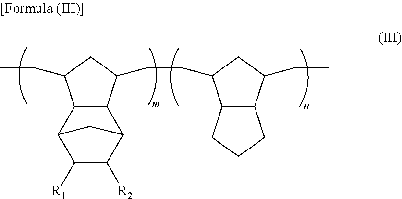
C12C(C3C([R1])C([R2])C1C3)C(CC)CC2CCC1C2C(C(CC)C1)CCC2
